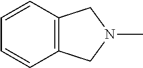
C12=C(CN(C)C1)C=CC=C2
